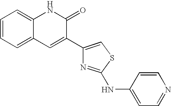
C1=CC=C2C(=C1)NC(=O)C(C1=CSC(NC3=CC=NC=C3)=N1)=C2
